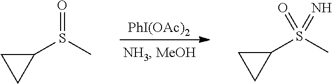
CS(C1CC1)(=O)=N.CS(C1CC1)=O.[PhI(OAc)2]
